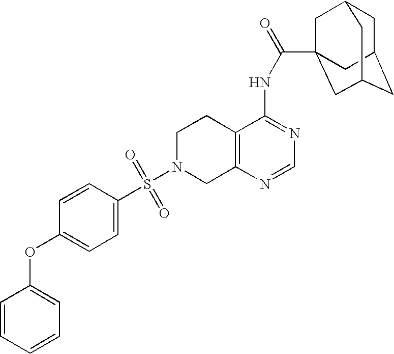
C1N(S(=O)(=O)C2=CC=C(OC3=CC=CC=C3)C=C2)CC2=C(C1)C(NC(=O)C13CC4CC(CC(C1)C4)C3)=NC=N2
